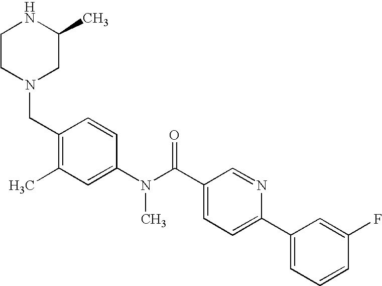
C1CN(CC2=C(C)C=C(N(C(C3=CC=C(C4=CC=CC(F)=C4)N=C3)=O)C)C=C2)CC(C)N1
